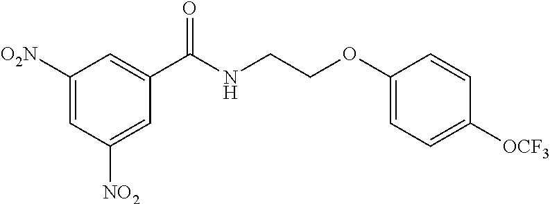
C1([O2N])=CC([NO2])=CC(C(NCCOC2=CC=C([OCF3])C=C2)=O)=C1
